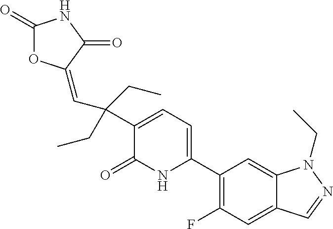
C1(C(C=C2OC(=O)NC2=O)(CC)CC)=CC=C(C2=C(F)C=C3C(=C2)N(CC)N=C3)NC1=O
